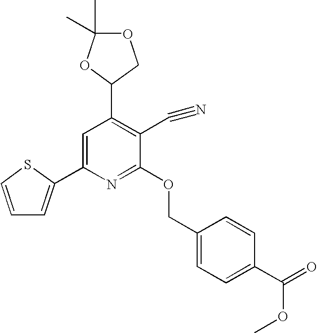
C1(C2=C(C#N)C(OCC3=CC=C(C(=O)OC)C=C3)=NC(C3=CC=CS3)=C2)COC(C)(C)O1
